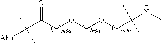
[Akn]C(C(COCOCC(NC)(C)C)=O)(C)C
